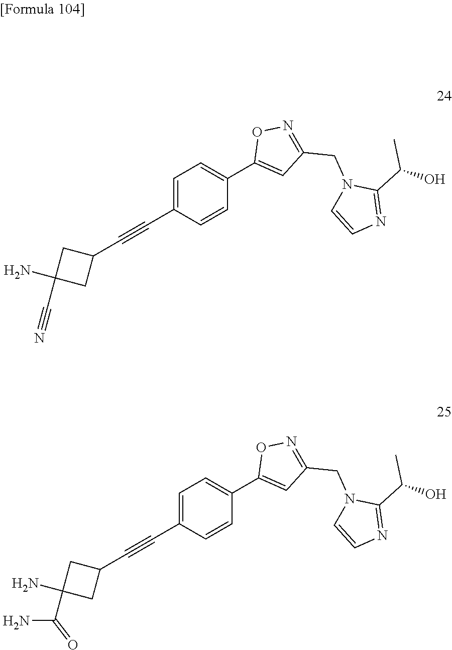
C1=C(C#CC2CC(N)(C#N)C2)C=CC(C2=CC(CN3C=CN=C3C(O)C)=NO2)=C1.C1=C(C#CC2CC(N)(C(N)=O)C2)C=CC(C2=CC(CN3C=CN=C3C(O)C)=NO2)=C1
